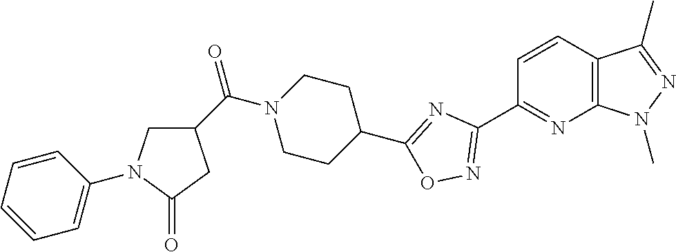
C1=CC2=C(N=C1C1=NOC(C3CCN(C(=O)C4CN(C5=CC=CC=C5)C(=O)C4)CC3)=N1)N(C)N=C2C
